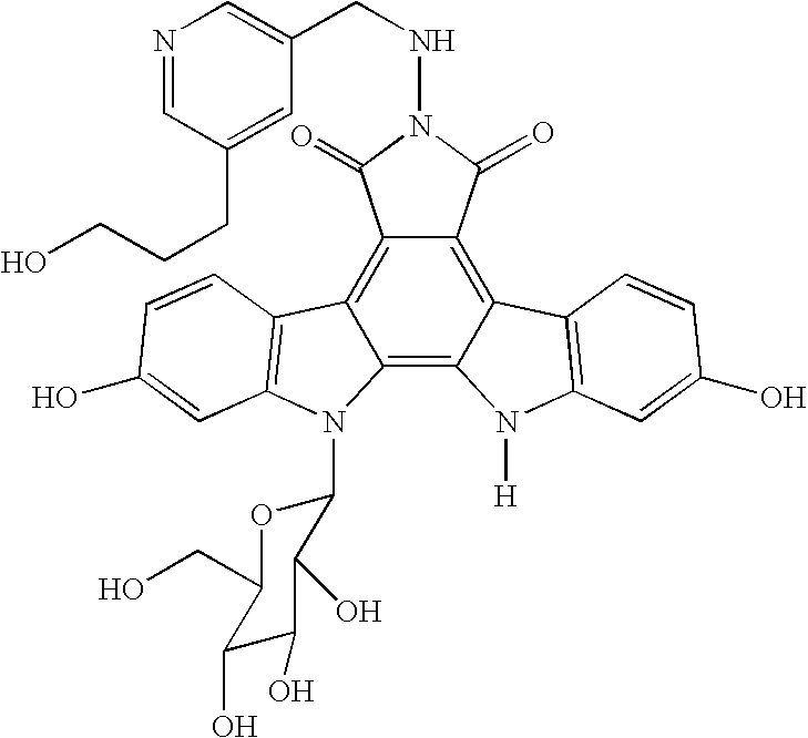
C12=C3C(=C4C(=C1C(=O)N(NCC1=CN=CC(CCCO)=C1)C2=O)C1=C(N4[H])C=C(O)C=C1)N(C1OC(CO)C(O)C(O)C1O)C1=C3C=CC(O)=C1
